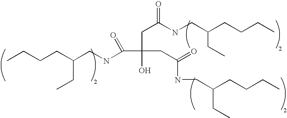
CCCCC(CNC(=O)C(CC(NCC(CCCC)CC)=O)(O)CC(=O)NCC(CCCC)CC)CC
